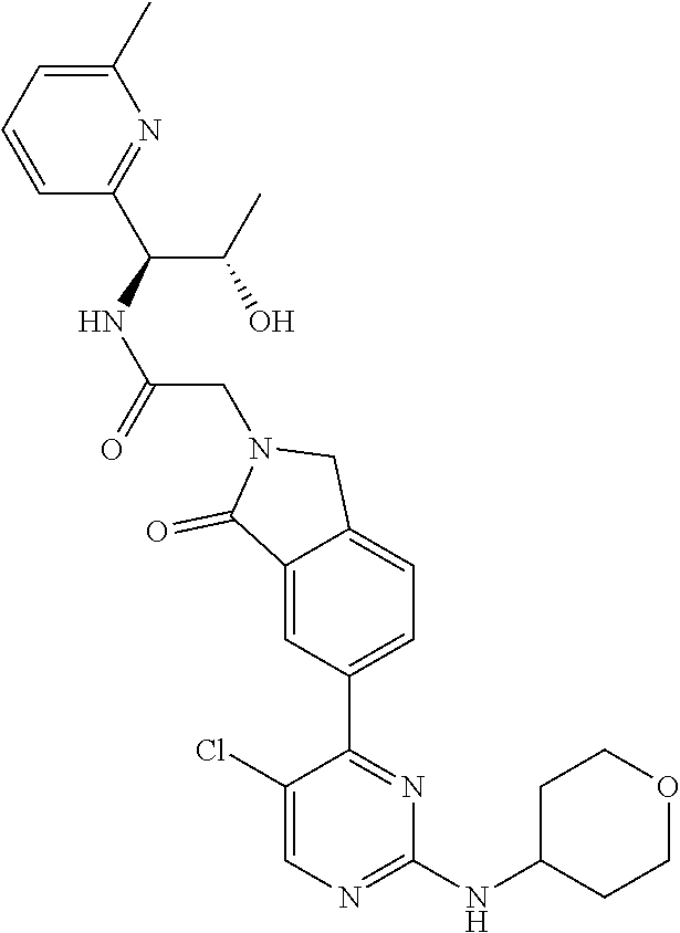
C1(Cl)=CN=C(NC2CCOCC2)N=C1C1=CC=C2C(=C1)C(=O)N(CC(NC(C(C)O)C1=NC(C)=CC=C1)=O)C2
